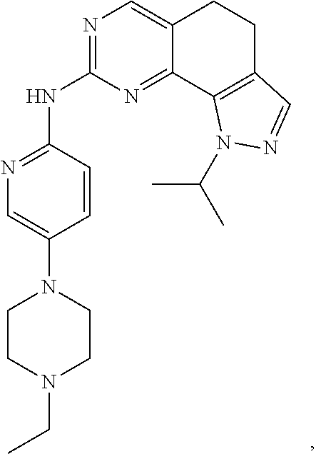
N1=C(NC2=NC=C(N3CCN(CC)CC3)C=C2)N=C2C(=C1)CCC1=C2N(C(C)C)N=C1
